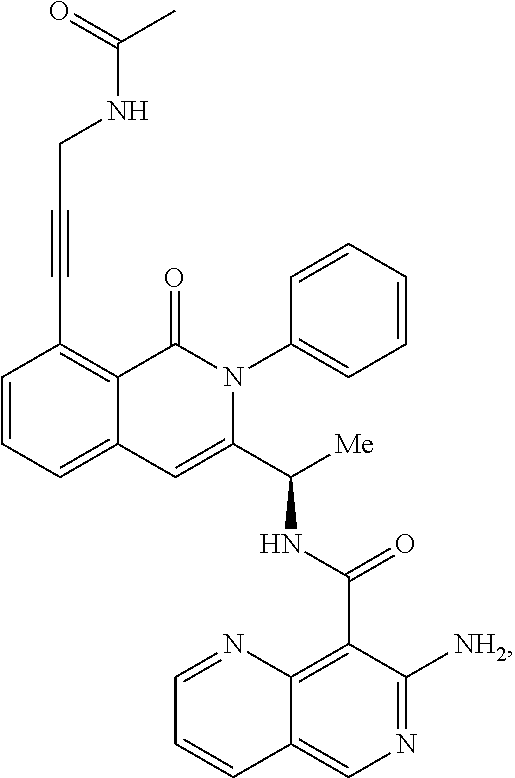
C(#CC1=C2C(=CC=C1)C=C(C([Me])NC(C1=C3C(=CN=C1[NH2])C=CC=N3)=O)N(C1=CC=CC=C1)C2=O)CNC(C)=O
